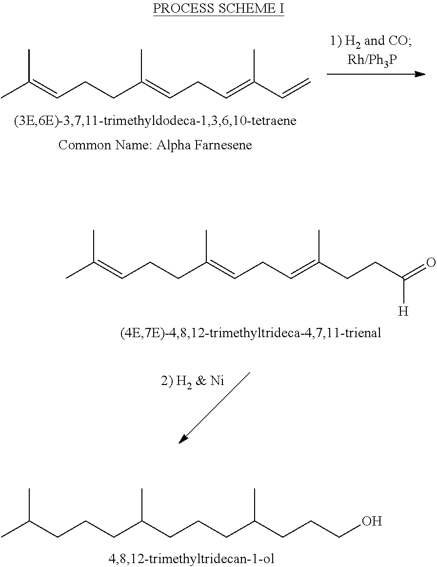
CC(=CCCC(=CCC=C(C=C)C)C)C.CC(=CCCC(=CCC=C(CCC(=O)[H])C)C)C.C(CC(CCCC(CCCO)C)C)CC(C)C
